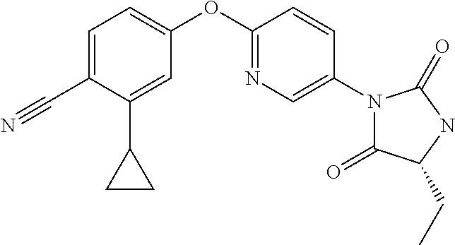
C1=C(C#N)C(C2CC2)=CC(OC2=NC=C(N3C(=O)C(CC)NC3=O)C=C2)=C1
